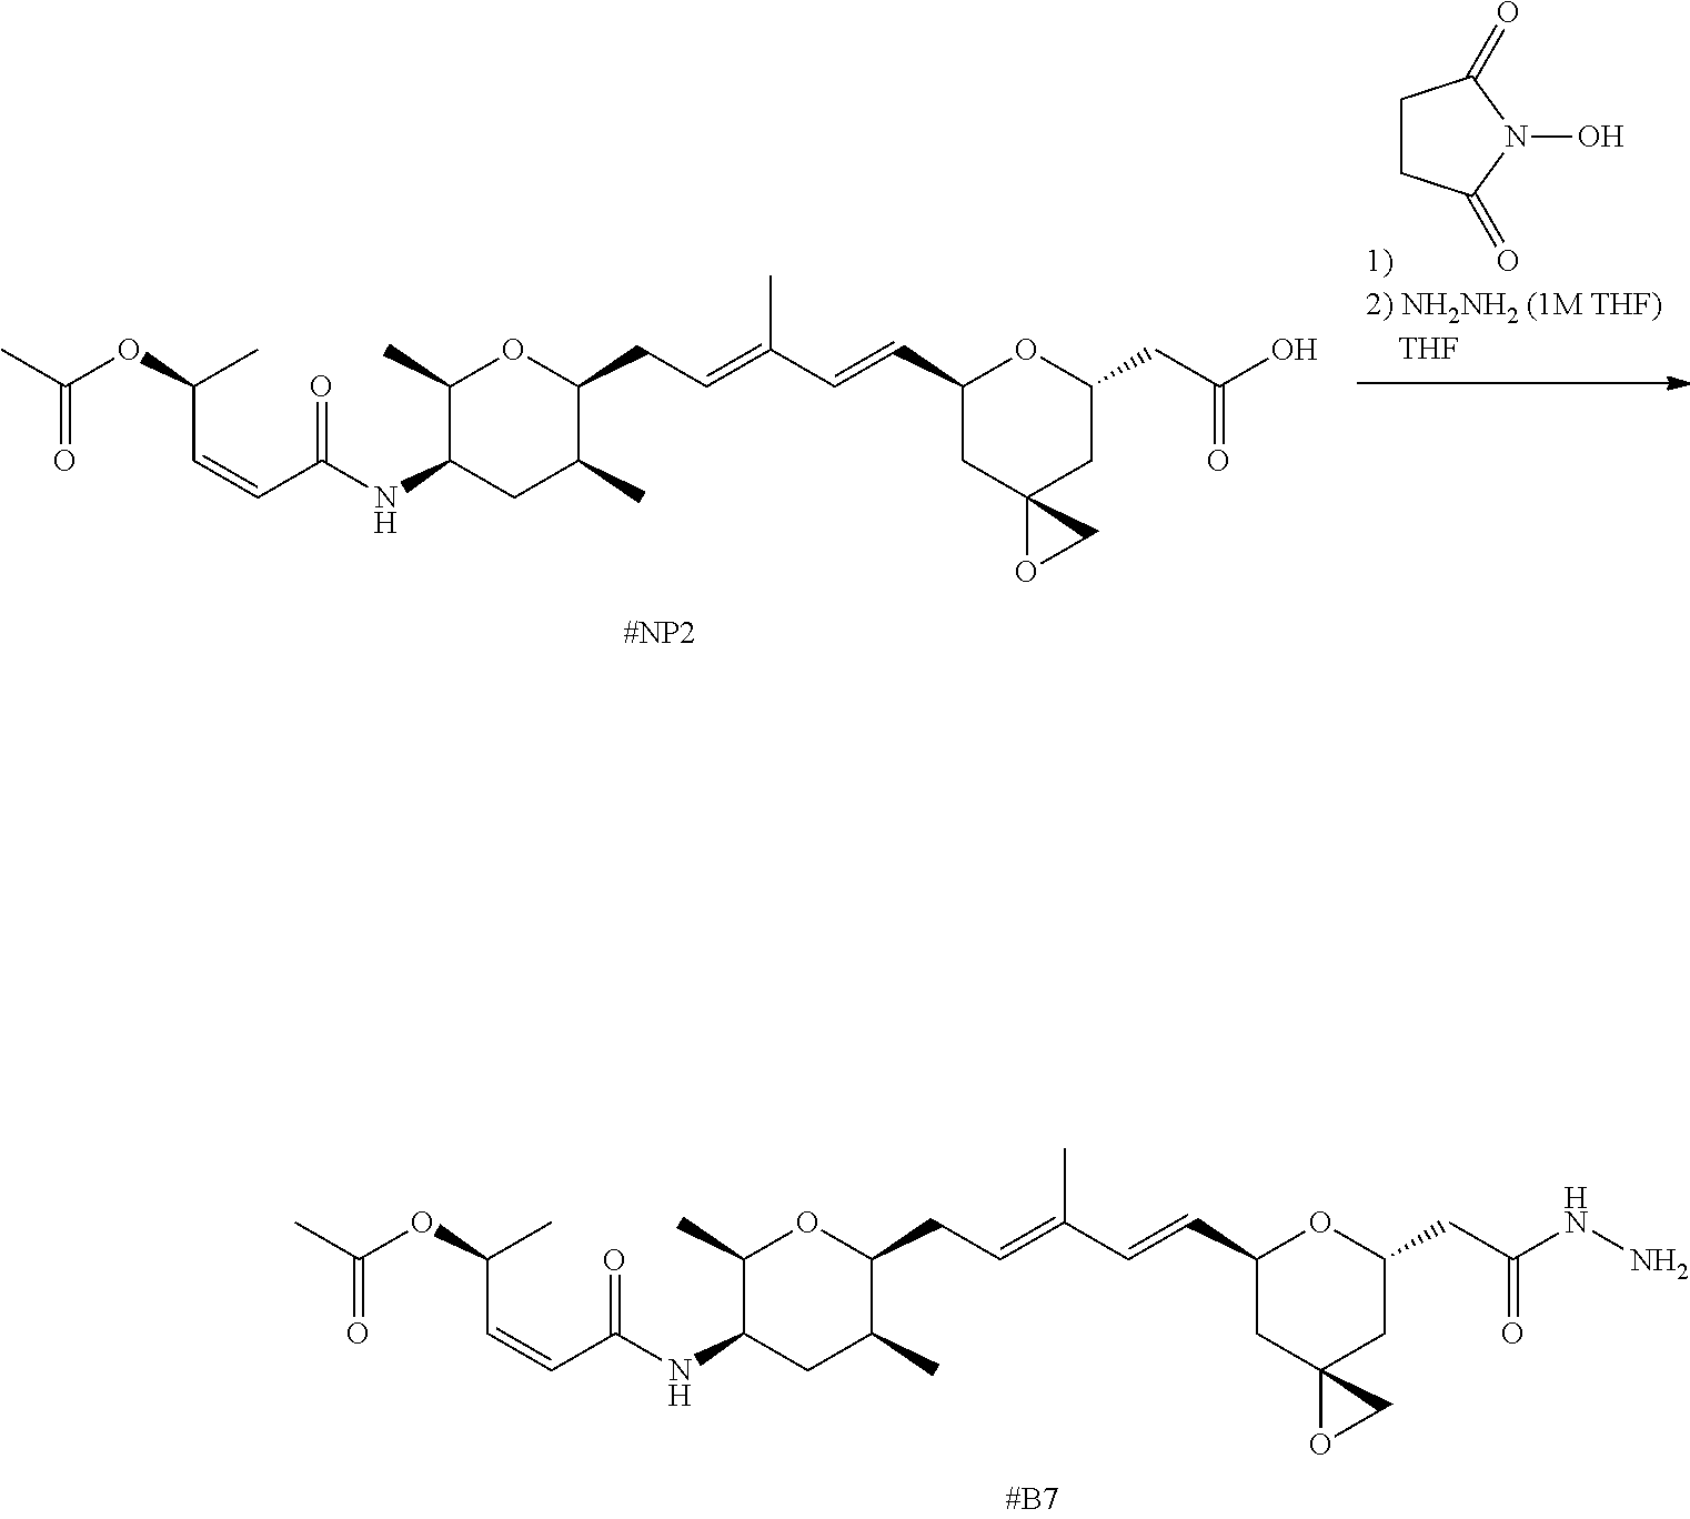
CC(OC(C)C=CC(NC1C(C)OC(CC=C(C=CC2OC(CC(NN)=O)CC3(C2)OC3)C)C(C)C1)=O)=O.CC(OC(C)C=CC(NC1C(C)OC(CC=C(C=CC2OC(CC(O)=O)CC3(C2)OC3)C)C(C)C1)=O)=O.C1CC(=O)N(O)C1=O
